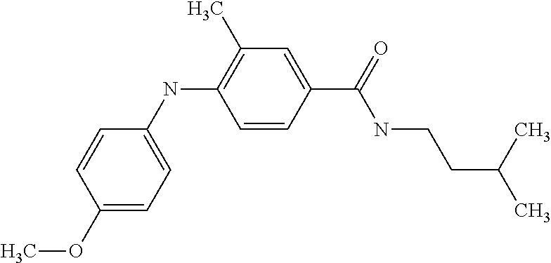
C1=CC(C(NCCC(C)C)=O)=CC(C)=C1NC1=CC=C(OC)C=C1
